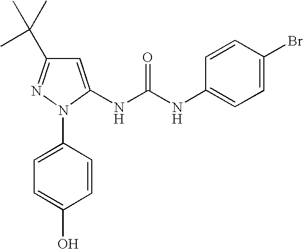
C1=C(NC(NC2=CC=C(Br)C=C2)=O)N(C2=CC=C(O)C=C2)N=C1C(C)(C)C
